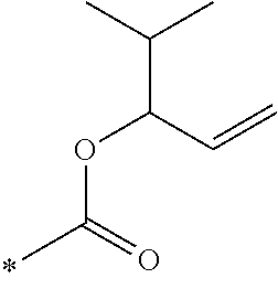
O(C(=O)C)C(C=C)C(C)C
